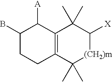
C1(B)CCC2=C(C1[A])C(C)(C)C([X])[(CH2)m]C2(C)C
